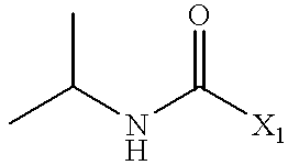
CC(NC([X1])=O)C
